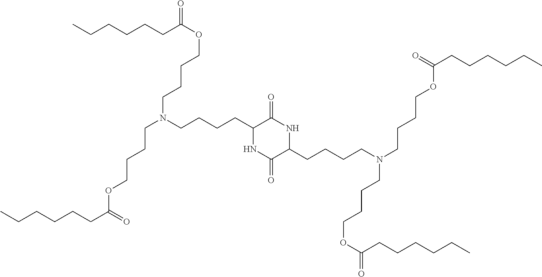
CCCCCCC(=O)OCCCCN(CCCCOC(CCCCCC)=O)CCCCC1NC(=O)C(CCCCN(CCCCOC(CCCCCC)=O)CCCCOC(CCCCCC)=O)NC1=O
